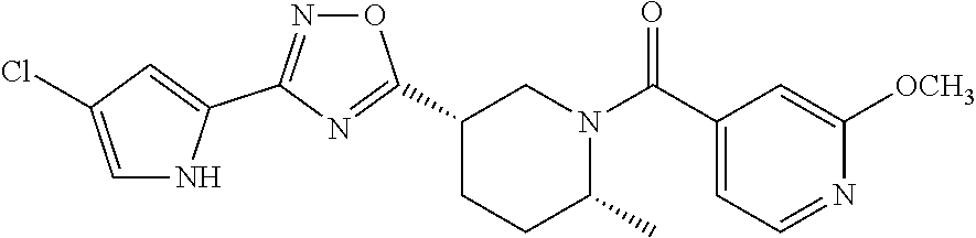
C1(C2=NC(C3=CC(Cl)=CN3)=NO2)CCC(C)N(C(C2=CC=NC([OCH3])=C2)=O)C1
